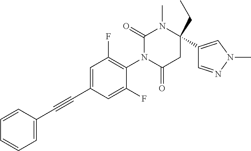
C1=CC=CC=C1C#CC1=CC(F)=C(N2C(=O)CC(CC)(C3=CN(C)N=C3)N(C)C2=O)C(F)=C1
